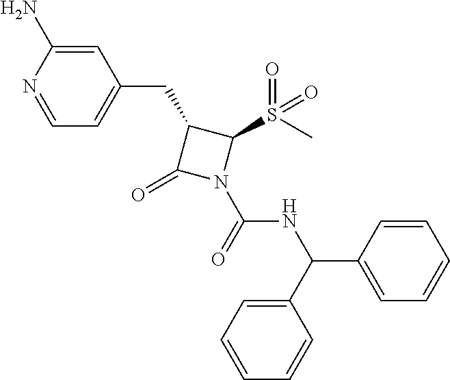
C1(N)=CC(CC2C(=O)N(C(NC(C3=CC=CC=C3)C3=CC=CC=C3)=O)C2S(=O)(C)=O)=CC=N1
